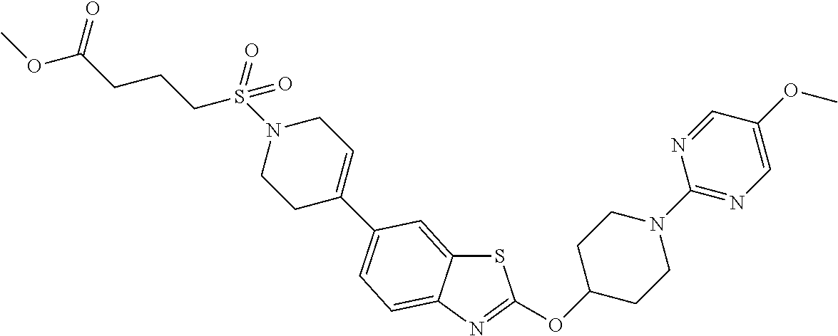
S1C2=CC(C3=CCN(S(CCCC(OC)=O)(=O)=O)CC3)=CC=C2N=C1OC1CCN(C2=NC=C(OC)C=N2)CC1
